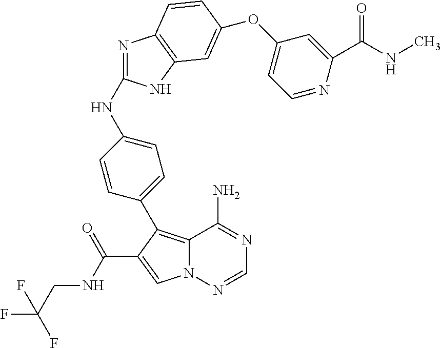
N(C1=NC2=C(N1)C=C(OC1=CC=NC(C(NC)=O)=C1)C=C2)C1=CC=C(C2=C3N(N=CN=C3N)C=C2C(NCC(F)(F)F)=O)C=C1
